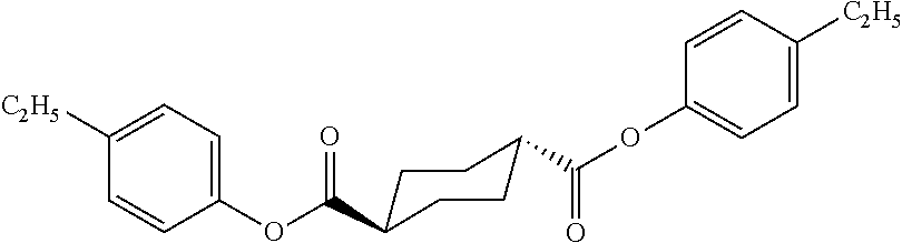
C1C(C(OC2=CC=C([C2H5])C=C2)=O)CCC(C(=O)OC2=CC=C([C2H5])C=C2)C1
